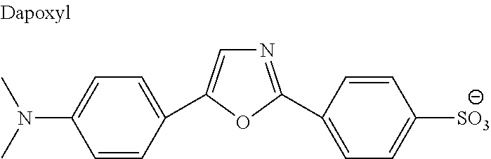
N1=C(C2=CC=C([SO3])C=C2)OC(C2=CC=C(N(C)C)C=C2)=C1
